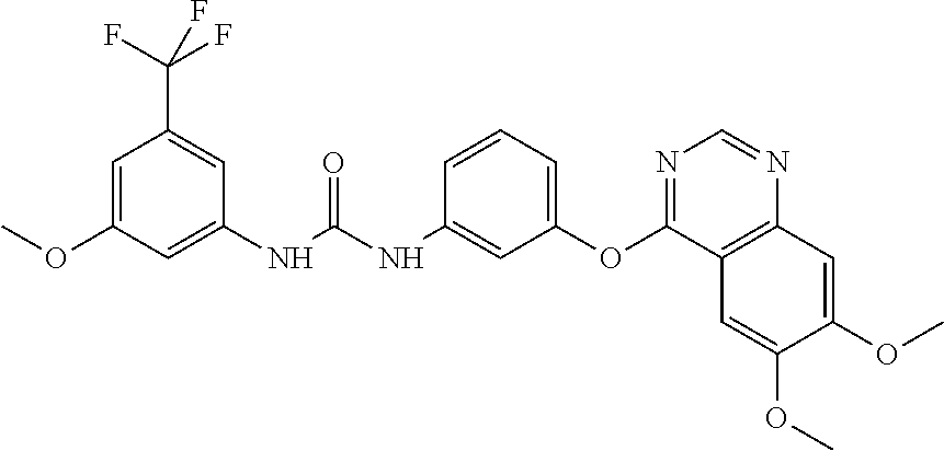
C1(NC(NC2=CC(OC3=NC=NC4=C3C=C(OC)C(OC)=C4)=CC=C2)=O)=CC(OC)=CC(C(F)(F)F)=C1
